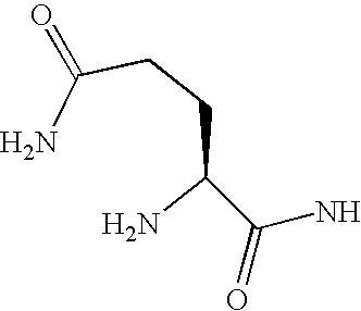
C(CC(N)=O)C(N)C(N)=O
